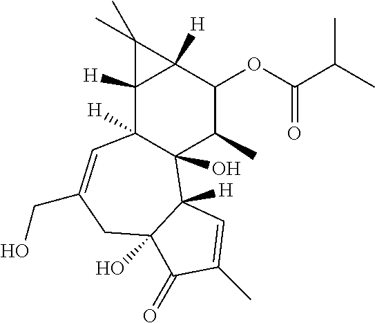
C12([H])C3([H])C(O)(C(C)C(OC(C(C)C)=O)C1([H])C2(C)C)C1([H])C(O)(CC(CO)=C3)C(=O)C(C)=C1
